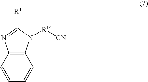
C12=C(C=CC=C1)N=C([R1])N2[R14][CN]
